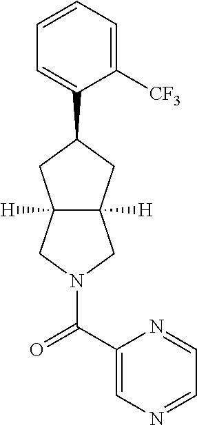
C1=CC=C([CF3])C(C2CC3([H])C([H])(C2)CN(C(C2=CN=CC=N2)=O)C3)=C1
